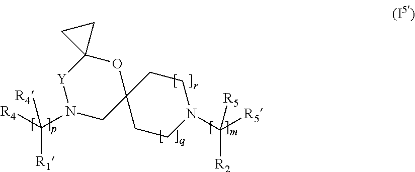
[Y]1N(C([R4])([R4])[R1])CC2(OC13CC3)CCN(C([R5])([R2])[R5])CC2
